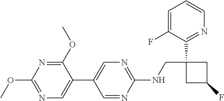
C1=NC(NCC2(C3=NC=CC=C3F)CC(F)C2)=NC=C1C1=CN=C(OC)N=C1OC
